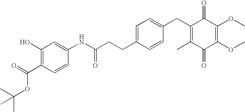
C1(=O)C(C)=C(CC2=CC=C(CCC(=O)NC3=CC(O)=C(C(OC(C)(C)C)=O)C=C3)C=C2)C(=O)C(OC)=C1OC
